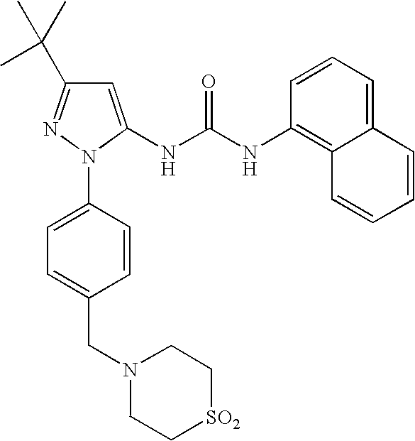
C1=C(NC(NC2=C3C(=CC=C2)C=CC=C3)=O)N(C2=CC=C(CN3CC[SO2]CC3)C=C2)N=C1C(C)(C)C
